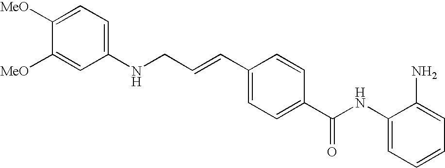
C1(NC(C2=CC=C(C=CCNC3=CC=C([MeO])C([MeO])=C3)C=C2)=O)=CC=CC=C1N
